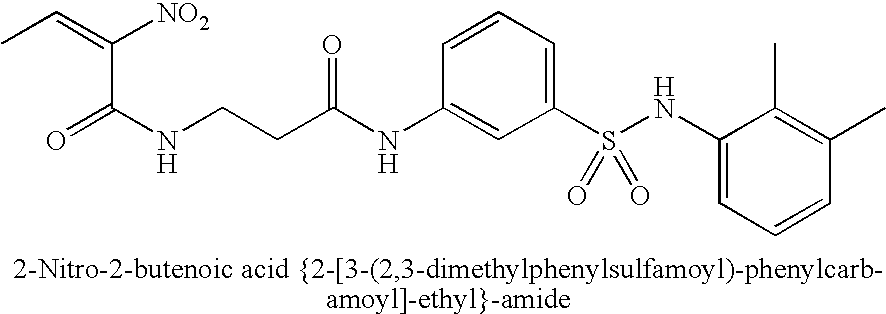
CC=C([NO2])C(=O)NCCC(NC1=CC(S(NC2=CC=CC(C)=C2C)(=O)=O)=CC=C1)=O
